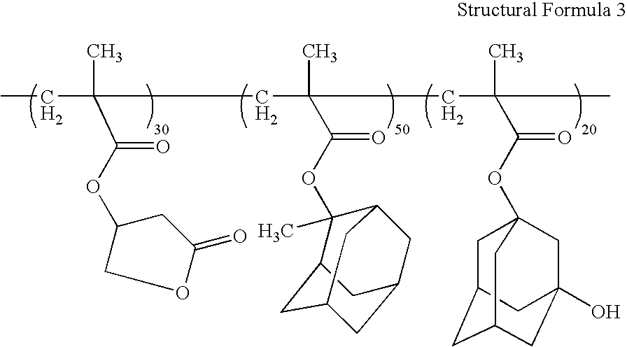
CCC(C(=O)OC1COC(=O)C1)(C)CC(C)(C(OC1(C)C2CC3CC(CC1C3)C2)=O)CC(C)(C(=O)OC12CC3CC(CC(O)(C1)C3)C2)C
